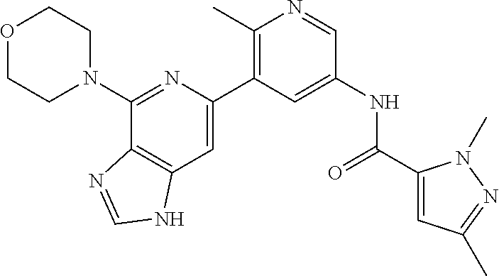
O1CCN(C2=NC(C3=C(C)N=CC(NC(=O)C4=CC(C)=NN4C)=C3)=CC3=C2N=CN3)CC1
